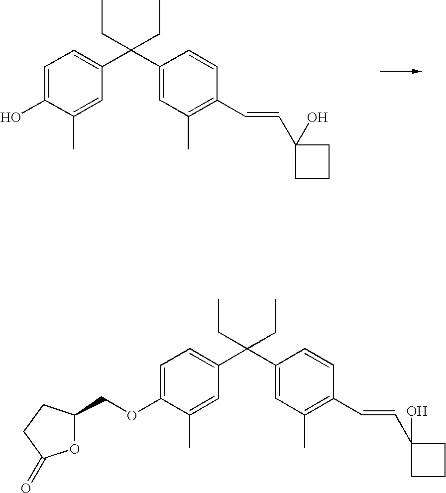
C1=C(O)C(C)=CC(C(C2=CC(C)=C(C=CC3(O)CCC3)C=C2)(CC)CC)=C1.C1=C(OCC2OC(=O)CC2)C(C)=CC(C(C2=CC(C)=C(C=CC3(O)CCC3)C=C2)(CC)CC)=C1
